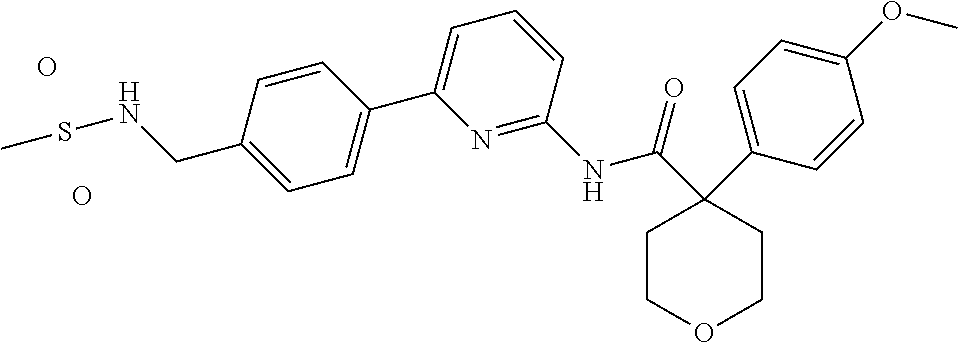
C1C(C2=CC=C(OC)C=C2)(C(=O)NC2=NC(C3=CC=C(CNSC)C=C3)=CC=C2)CCOC1.O.O
